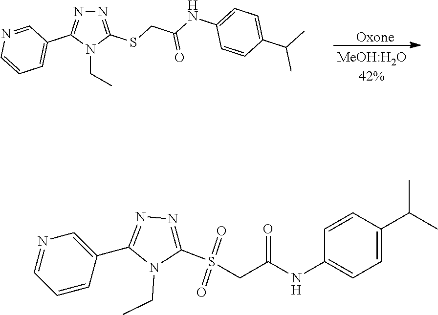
N1=C(SCC(NC2=CC=C(C(C)C)C=C2)=O)N(CC)C(C2=CC=CN=C2)=N1.[Oxone].C1=CC(C2=NN=C(S(CC(NC3=CC=C(C(C)C)C=C3)=O)(=O)=O)N2CC)=CN=C1
